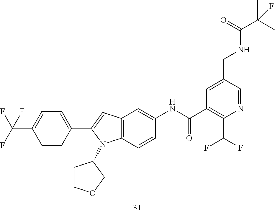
C1=C(CNC(C(C)(C)F)=O)C=NC(C(F)F)=C1C(NC1=CC2=C(C=C1)N(C1CCOC1)C(C1=CC=C(C(F)(F)F)C=C1)=C2)=O
